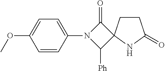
C1CC2(NC1=O)C(=O)N(C1=CC=C(OC)C=C1)C2[Ph]
